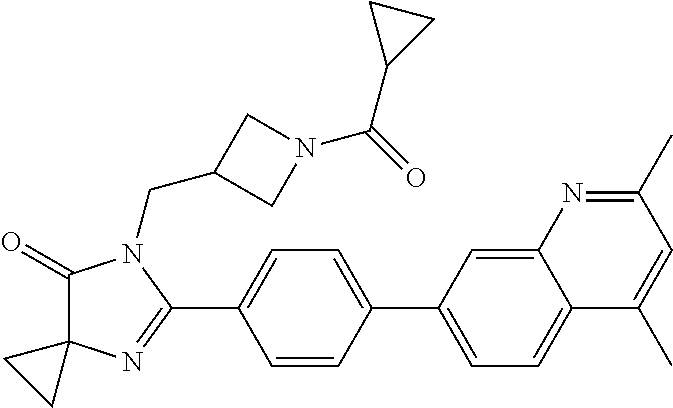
C1(=O)C2(N=C(C3=CC=C(C4=CC=C5C(=C4)N=C(C)C=C5C)C=C3)N1CC1CN(C(=O)C3CC3)C1)CC2
